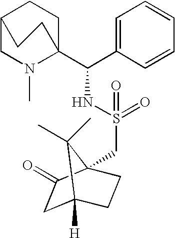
C12CN(C)C(C(C3=CC=CC=C3)NS(CC34CCC([H])(CC3=O)C4(C)C)(=O)=O)(CC1)CC2
